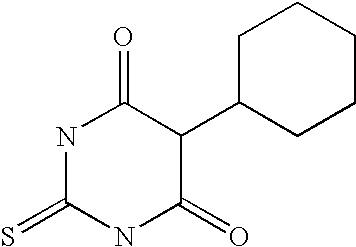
N1C(=S)NC(=O)C(C2CCCCC2)C1=O
